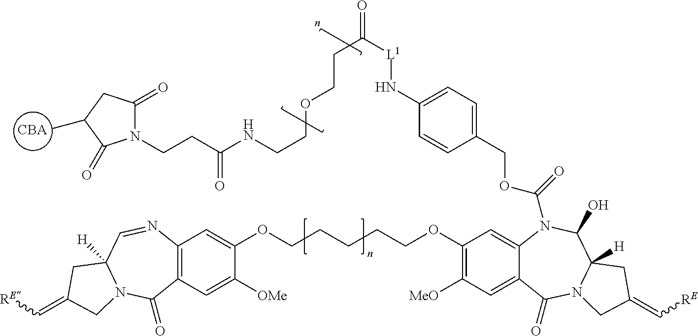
[CBA].CC1CC(=O)N(CCC(NCCOCCC([L1]NC2=CC=C(COC(N3C4=CC(OCCCCCOC5=CC6=C(C=C5[OMe])C(=O)N5C([H])(C=N6)CC(=C[RE])C5)=C([MeO])C=C4C(=O)N4C([H])(C3O)CC(=C[RE])C4)=O)C=C2)=O)=O)C1=O
